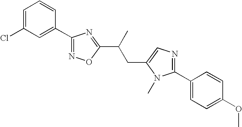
C1=C(Cl)C=C(C2=NOC(C(C)CC3=CN=C(C4=CC=C(OC)C=C4)N3C)=N2)C=C1
